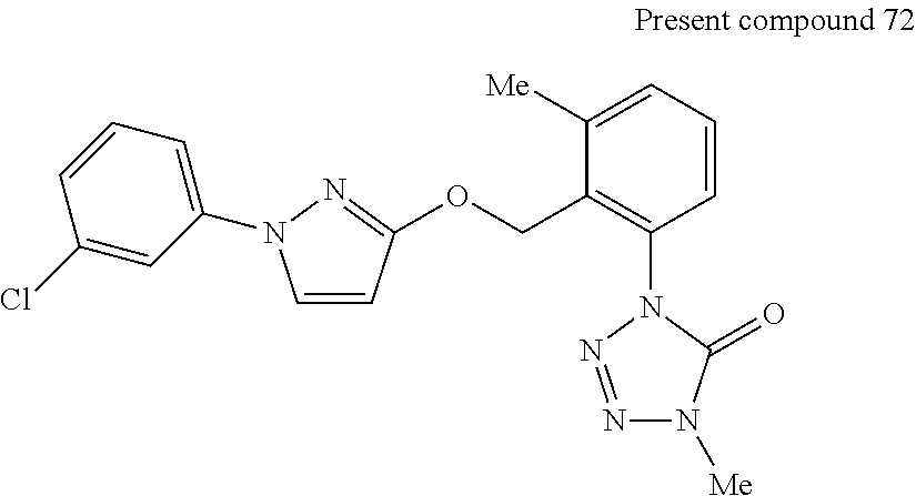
C1=CC(OCC2=C(N3C(=O)N([Me])N=N3)C=CC=C2[Me])=NN1C1=CC=CC(Cl)=C1
